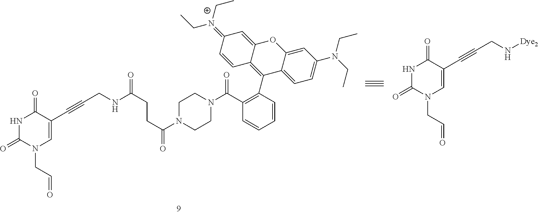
N1C(=O)N(CC=O)C=C(C#CCNC(CCC(=O)N2CCN(C(C3=C(C4=C5C(=CC(=[N+](CC)CC)C=C5)OC5=CC(N(CC)CC)=CC=C45)C=CC=C3)=O)CC2)=O)C1=O.N1C(=O)N(CC=O)C=C(C#CCN[Dye2])C1=O
